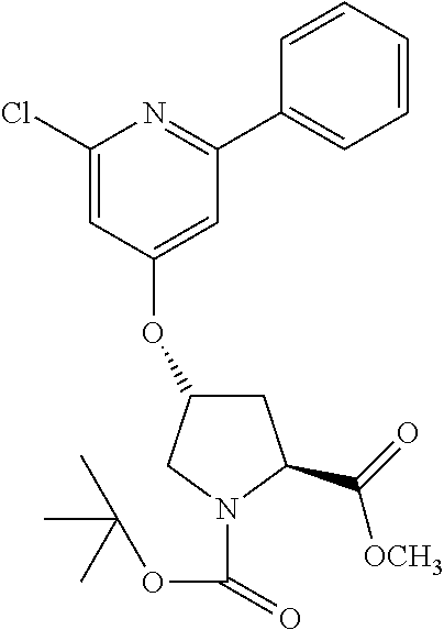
C1(Cl)=CC(OC2CC(C(=O)[OCH3])N(C(OC(C)(C)C)=O)C2)=CC(C2=CC=CC=C2)=N1
